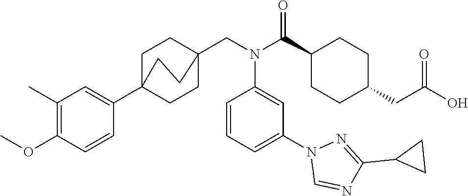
C1(C)=C(OC)C=CC(C23CCC(CN(C(C4CCC(CC(O)=O)CC4)=O)C4=CC(N5C=NC(C6CC6)=N5)=CC=C4)(CC2)CC3)=C1
